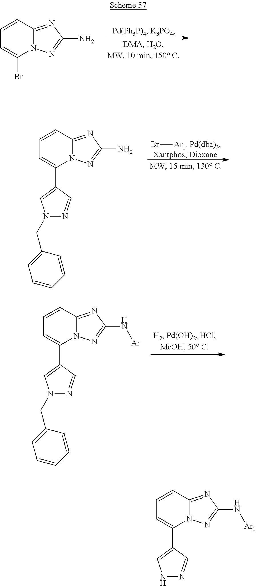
N12C(=NC(N)=N1)C=CC=C2C1=CN(CC2=CC=CC=C2)N=C1.Br[Ar1].N12C(=NC(N)=N1)C=CC=C2Br.N12C(=NC(N[Ar])=N1)C=CC=C2C1=CN(CC2=CC=CC=C2)N=C1.N12C(=NC(N[Ar1])=N1)C=CC=C2C1=CNN=C1
